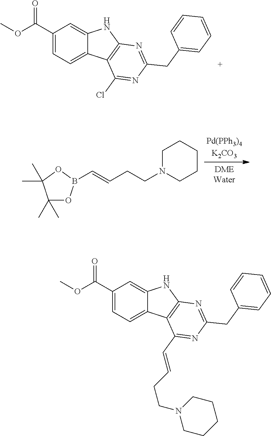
C1(C(OC)=O)=CC=C2C(=C1)NC1=C2C(Cl)=NC(CC2=CC=CC=C2)=N1.C1N(CCC=CB2OC(C)(C)C(C)(C)O2)CCCC1.C1(C(OC)=O)=CC=C2C(=C1)NC1=C2C(C=CCCN2CCCCC2)=NC(CC2=CC=CC=C2)=N1
